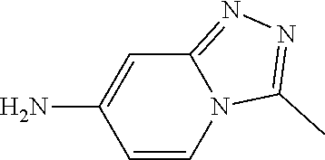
C1=CN2C(=NN=C2C)C=C1N
